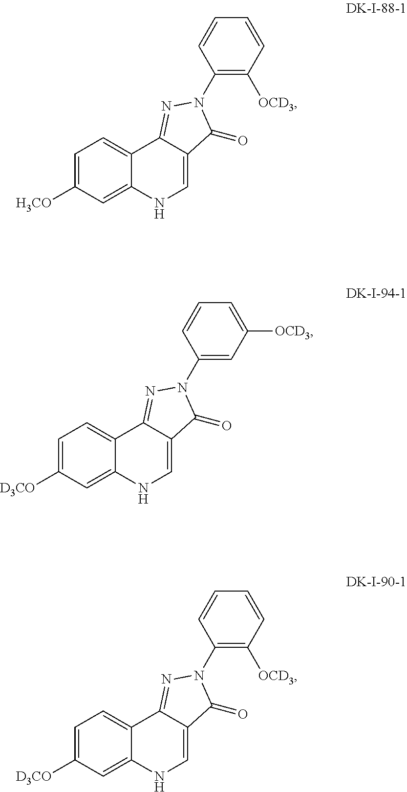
C1=C([H3CO])C=C2C(=C1)C1=NN(C3=C([OCD3])C=CC=C3)C(=O)C1=CN2.C1=C([D3CO])C=C2C(=C1)C1=NN(C3=CC([OCD3])=CC=C3)C(=O)C1=CN2.C1=C([D3CO])C=C2C(=C1)C1=NN(C3=C([OCD3])C=CC=C3)C(=O)C1=CN2
